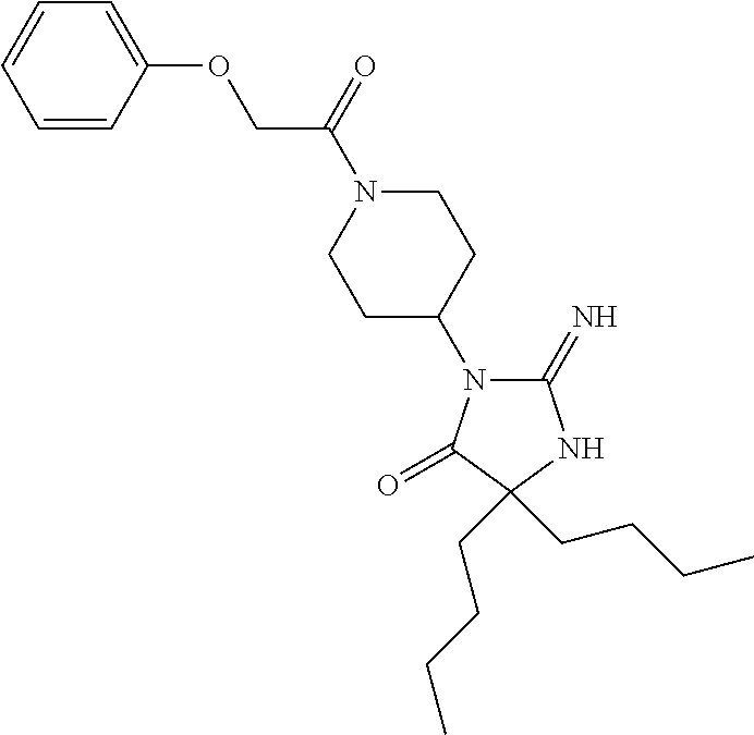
C1(=N)N(C2CCN(C(COC3=CC=CC=C3)=O)CC2)C(=O)C(CCCC)(CCCC)N1
